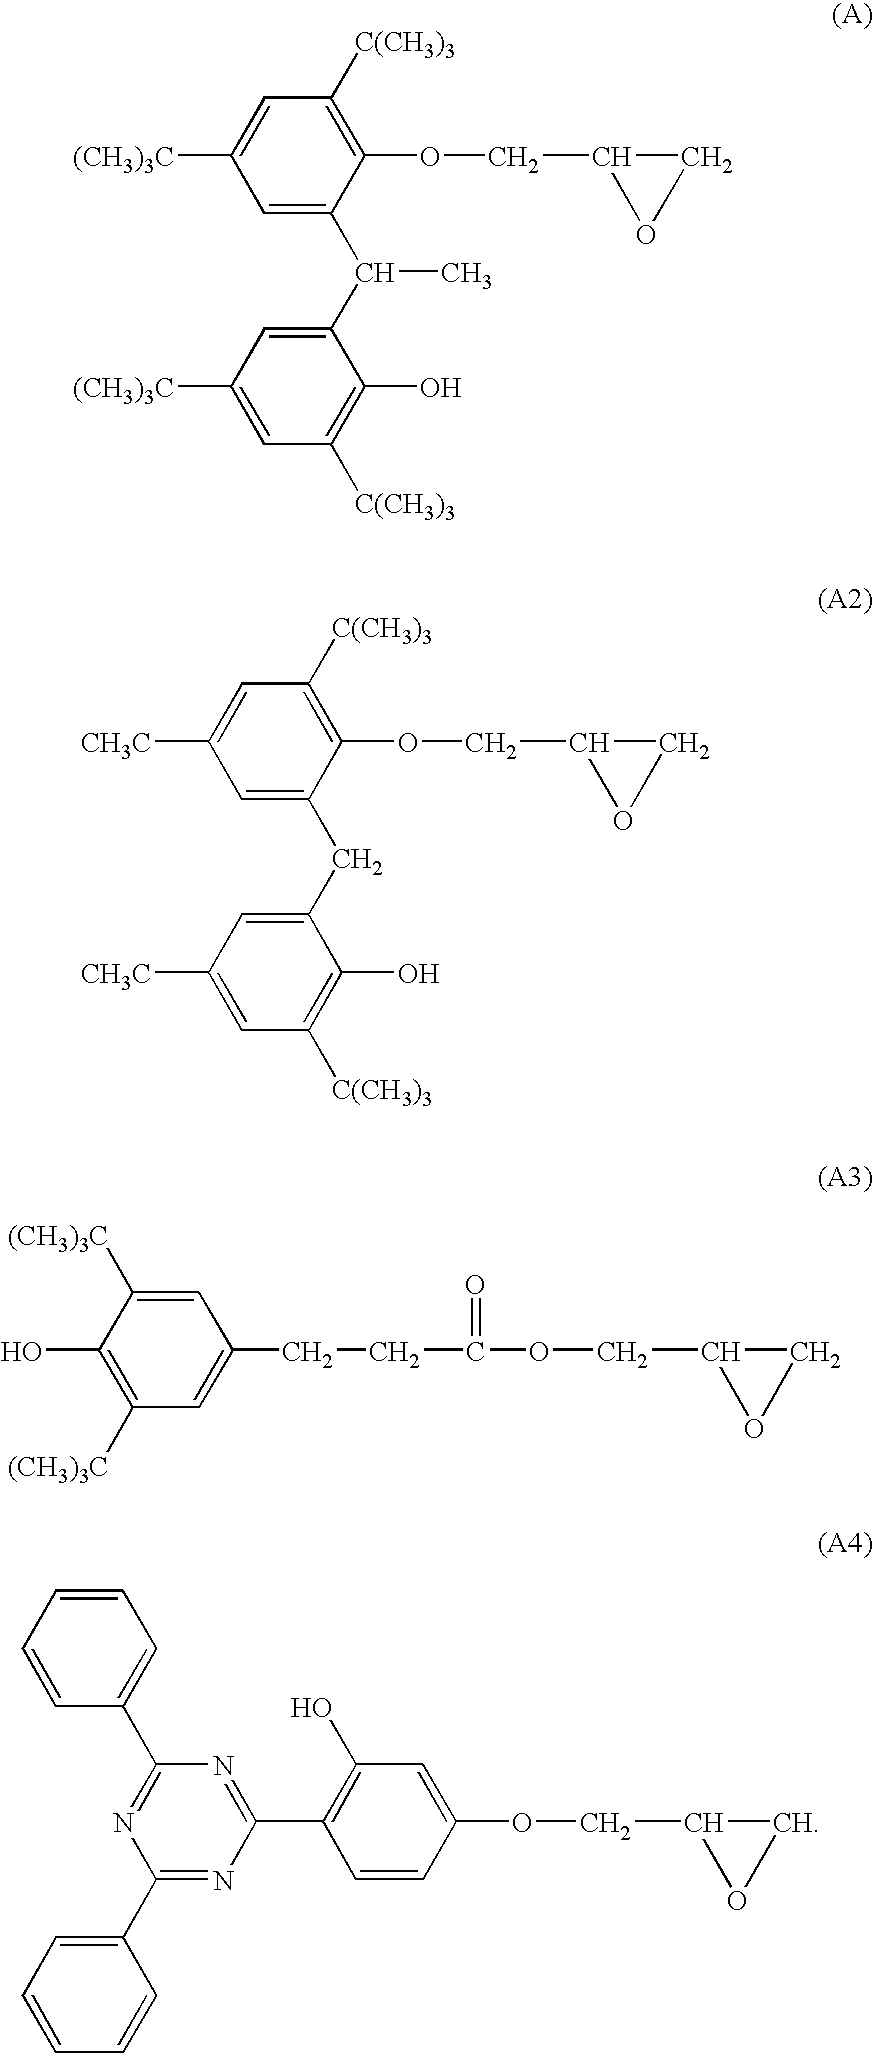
[(CH3)3C]C1=CC([C(CH3)3])=C(OCC2OC2)C(C(C2=CC([(CH3)3C])=CC([C(CH3)3])=C2O)C)=C1.[CH3C]C1=CC([C(CH3)3])=C(OCC2OC2)C(CC2=CC([CH3C])=CC([C(CH3)3])=C2O)=C1.OC1=C([(CH3)3C])C=C(CCC(OCC2OC2)=O)C=C1[(CH3)3C].C1(C2=NC(C3=CC=CC=C3)=NC(C3=CC=CC=C3)=N2)=C(O)C=C(OCC2OC2)C=C1
